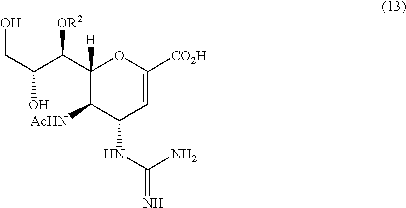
OC(C(C1([H])C([AcHN])C(NC(=N)N)C=C([CO2H])O1)[OR2])CO
